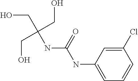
C1=C(NC(NC(CO)(CO)CO)=O)C=C(Cl)C=C1
